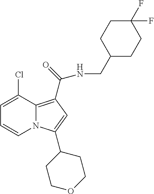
C1=C(Cl)C2=C(C(=O)NCC3CCC(F)(F)CC3)C=C(C3CCOCC3)N2C=C1
